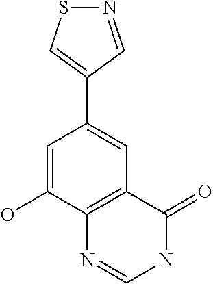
C1(C2=CC3=C(C(O)=C2)N=CNC3=O)=CSN=C1
